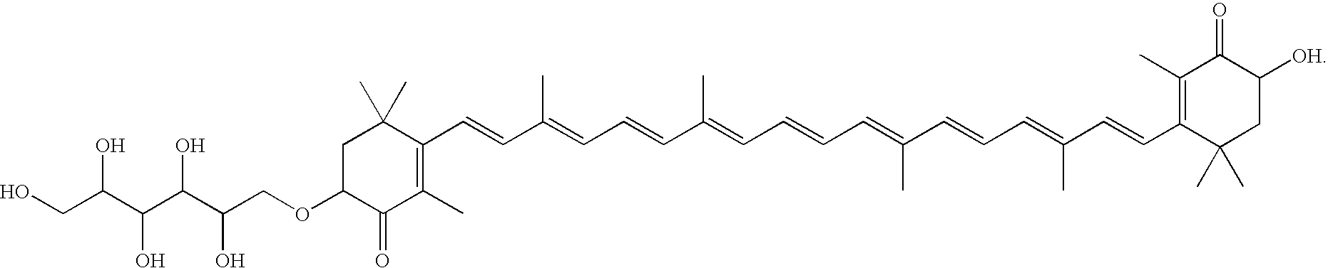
C1(C=CC(=CC=CC(=CC=CC=C(C=CC=C(C=CC2=C(C)C(=O)C([OH])CC2(C)C)C)C)C)C)=C(C)C(=O)C(OCC(C(C(C(CO)O)O)O)O)CC1(C)C
